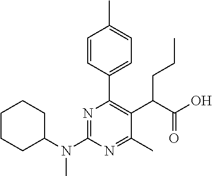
C1C(N(C)C2=NC(C3=CC=C(C)C=C3)=C(C(C(O)=O)CCC)C(C)=N2)CCCC1
